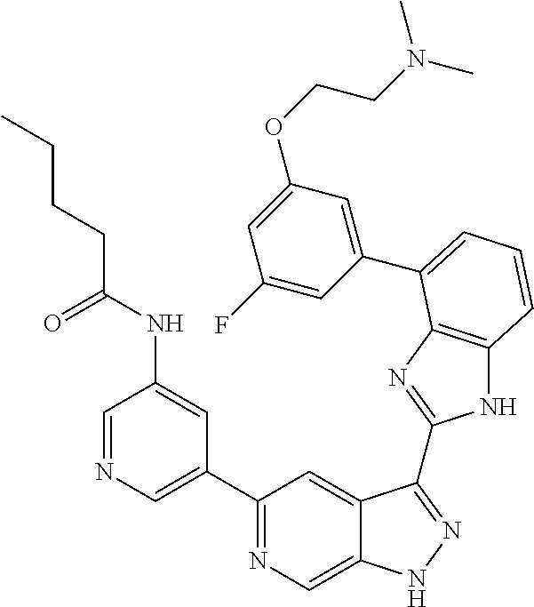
C1(C2=NC=C3C(=C2)C(C2=NC4=C(N2)C=CC=C4C2=CC(OCCN(C)C)=CC(F)=C2)=NN3)=CN=CC(NC(=O)CCCC)=C1
